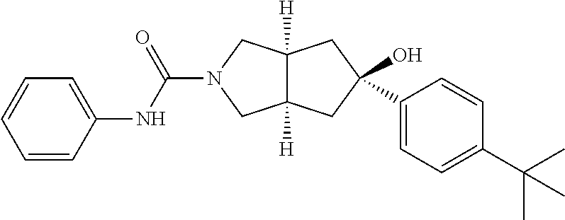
O=C(N1CC2([H])C([H])(C1)CC(O)(C1=CC=C(C(C)(C)C)C=C1)C2)NC1=CC=CC=C1
